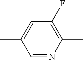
C1(C)=CC(F)=C(C)N=C1
